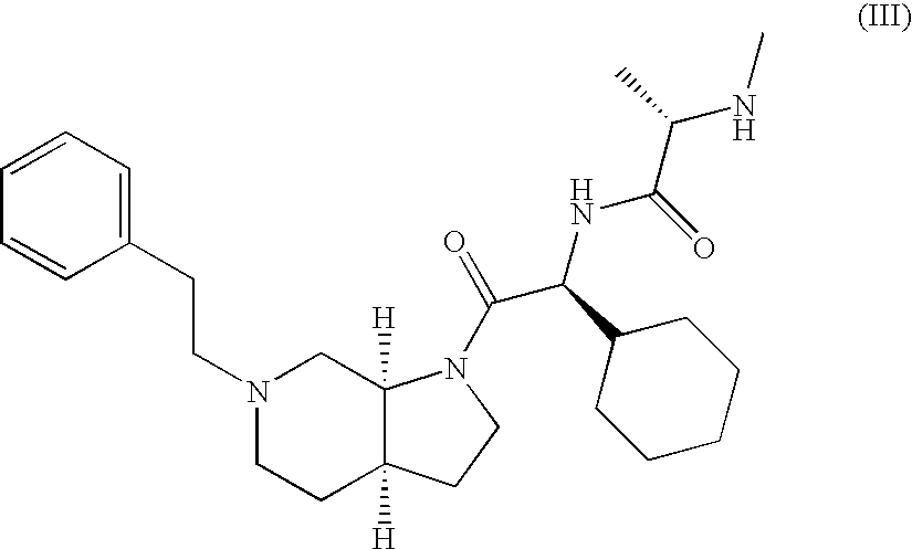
C1=CC=CC(CCN2CCC3([H])C([H])(C2)N(C(=O)C(C2CCCCC2)NC(C(NC)C)=O)CC3)=C1
